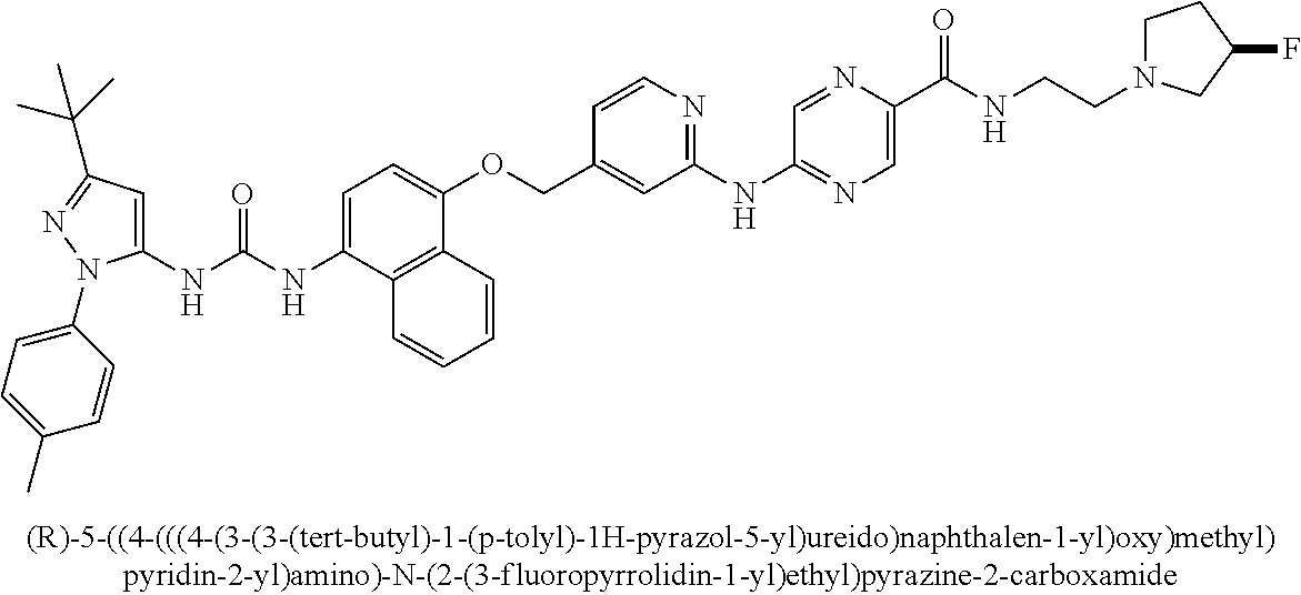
N(C(NC1=CC(C(C)(C)C)=NN1C1=CC=C(C)C=C1)=O)C1=CC=C(OCC2=CC(NC3=NC=C(C(NCCN4CCC(F)C4)=O)N=C3)=NC=C2)C2=C1C=CC=C2
